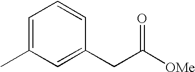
C1=C(C)C=C(CC([OMe])=O)C=C1
